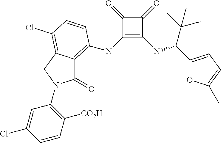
C1(=O)C(NC2=C3C(=O)N(C4=C([CO2H])C=CC(Cl)=C4)CC3=C(Cl)C=C2)=C(NC(C(C)(C)C)C2=CC=C(C)O2)C1=O
